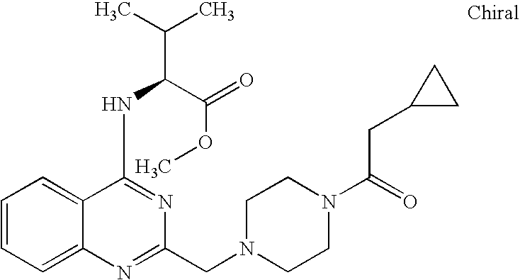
C1=CC=C2C(=C1)C(NC(C(OC)=O)C(C)C)=NC(CN1CCN(C(=O)CC3CC3)CC1)=N2
